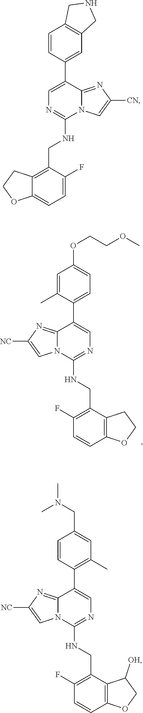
C12=C(C(CNC3=NC=C(C4=CC=C(OCCOC)C=C4C)C4=NC([NC])=CN34)=C(F)C=C1)CCO2.C12=C(C(CNC3=NC=C(C4=C(C)C=C(CN(C)C)C=C4)C4=NC([NC])=CN34)=C(F)C=C1)C([OH])CO2.C1=C(C2=CC3=C(C=C2)CNC3)C2=NC([CN])=CN2C(NCC2=C3C(=CC=C2F)OCC3)=N1
